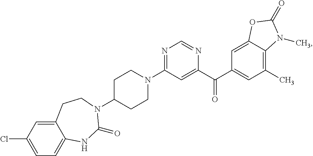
N1=C(N2CCC(N3C(=O)NC4=CC=C(Cl)C=C4CC3)CC2)C=C(C(C2=CC(C)=C3C(=C2)OC(=O)N3C)=O)N=C1
